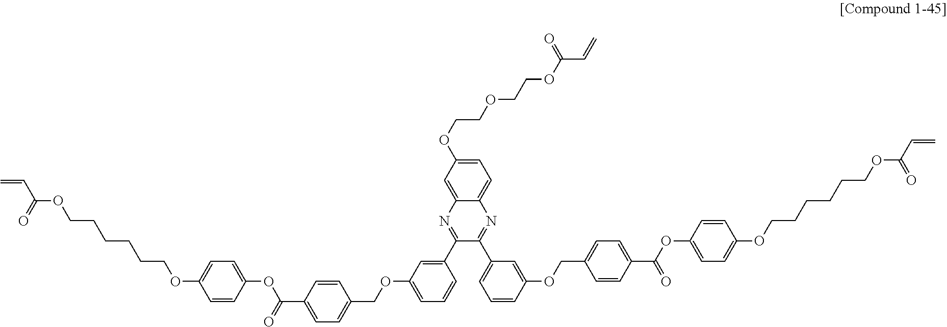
C1=CC(OC(=O)C2=CC=C(COC3=CC=CC(C4=NC5=CC(OCCOCCOC(C=C)=O)=CC=C5N=C4C4=CC=CC(OCC5=CC=C(C(OC6=CC=C(OCCCCCCOC(C=C)=O)C=C6)=O)C=C5)=C4)=C3)C=C2)=CC=C1OCCCCCCOC(C=C)=O
